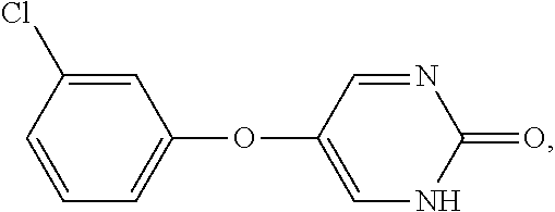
C1(Cl)=CC(OC2=CNC(=O)N=C2)=CC=C1
